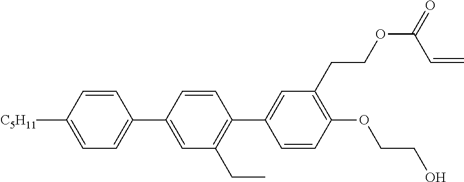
C1(C2=CC=C([C5H11])C=C2)=CC(CC)=C(C2=CC(CCOC(=O)C=C)=C(OCCO)C=C2)C=C1
